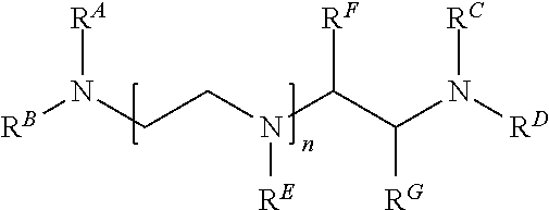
[RB]N(CCN(C(C(N([RD])[RC])[RG])[RF])[RE])[RA]
